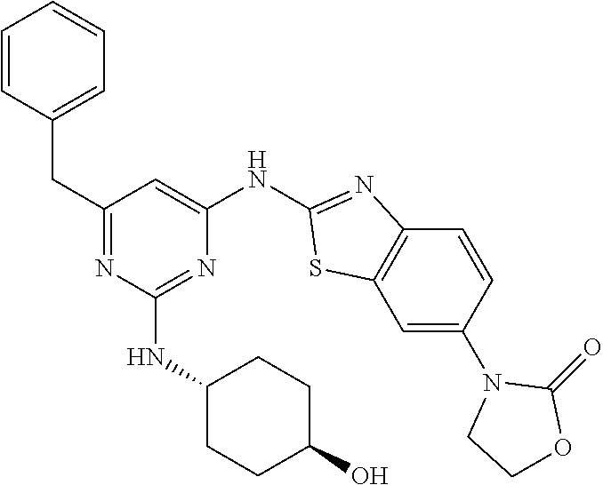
C1=CC(CC2=NC(NC3CCC(O)CC3)=NC(NC3=NC4=C(C=C(N5CCOC5=O)C=C4)S3)=C2)=CC=C1
